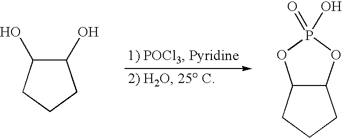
C1(O)C(O)CCC1.C12C(CCC1)OP(=O)(O)O2
